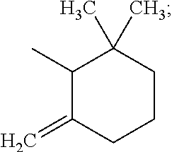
C1(C)C(=C)CCCC1(C)C
